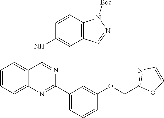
C1=CC=C2C(=C1)C(NC1=CC3=C(C=C1)N([Boc])N=C3)=NC(C1=CC=CC(OCC3=NC=CO3)=C1)=N2
